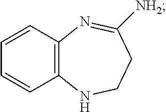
C12=C(C=CC=C1)N=C([NH2])CCN2
